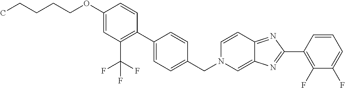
C1(OCCCCC)=CC(C(F)(F)F)=C(C2=CC=C(CN3C=C4C(=NC(C5=C(F)C(F)=CC=C5)=N4)C=C3)C=C2)C=C1
